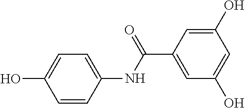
C1=CC(NC(=O)C2=CC(O)=CC(O)=C2)=CC=C1O
